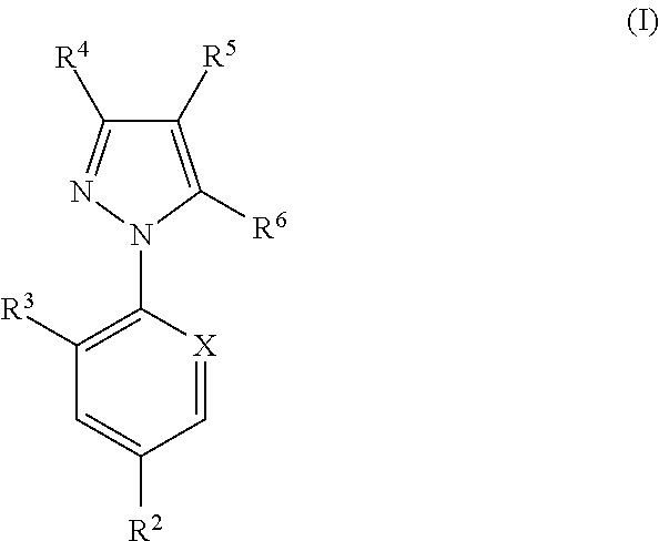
C1([R5])=C([R6])N(C2=C([R3])C=C([R2])C=[X]2)N=C1[R4]
